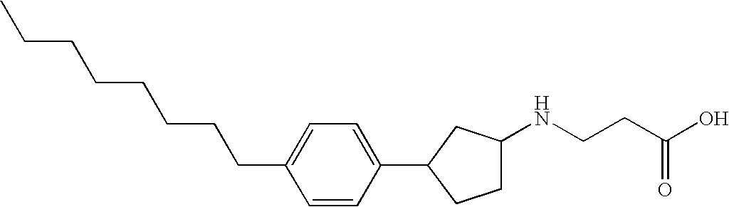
CCCCCCCCC1=CC=C(C2CCC(NCCC(O)=O)C2)C=C1
